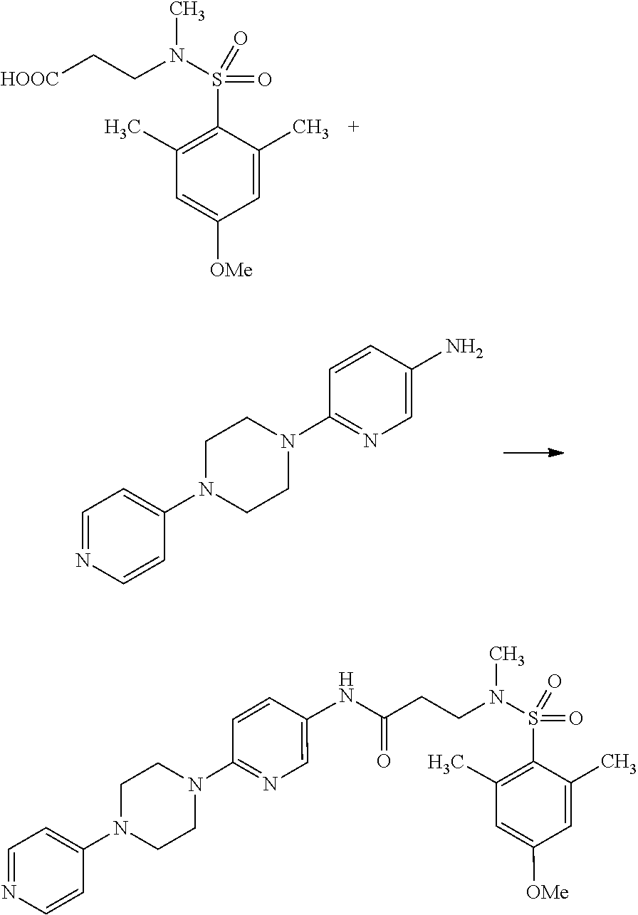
C1=NC=CC(N2CCN(C3=NC=C(N)C=C3)CC2)=C1.N(C(CCN(S(=O)(=O)C1=C(C)C=C([OMe])C=C1C)C)=O)C1=CN=C(N2CCN(C3=CC=NC=C3)CC2)C=C1.N(S(=O)(=O)C1=C(C)C=C([OMe])C=C1C)(CC[HOOC])C
